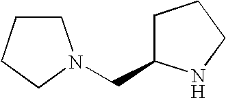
C1C(CN2CCCC2)NCC1
